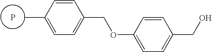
C1=CC(C)=CC=C1COC1=CC=C(CO)C=C1.P
